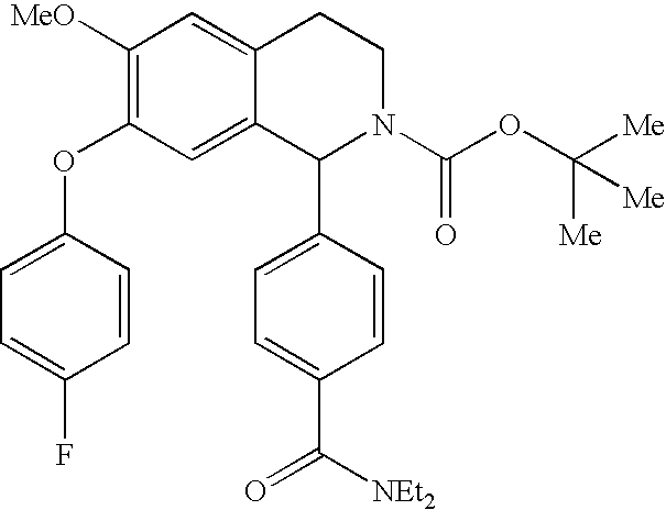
C1([MeO])=C(OC2=CC=C(F)C=C2)C=C2C(=C1)CCN(C(OC([Me])([Me])[Me])=O)C2C1=CC=C(C(=O)[NEt2])C=C1
